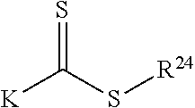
S=C(S[R24])[K]
